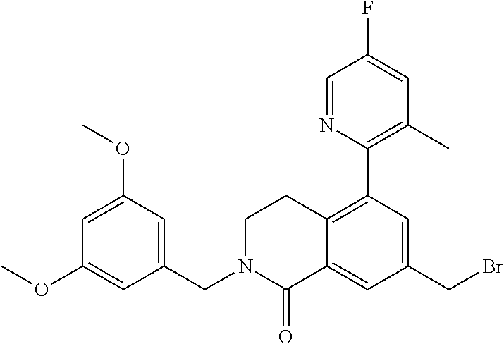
C1=C(OC)C=C(CN2C(=O)C3=CC(CBr)=CC(C4=C(C)C=C(F)C=N4)=C3CC2)C=C1OC
